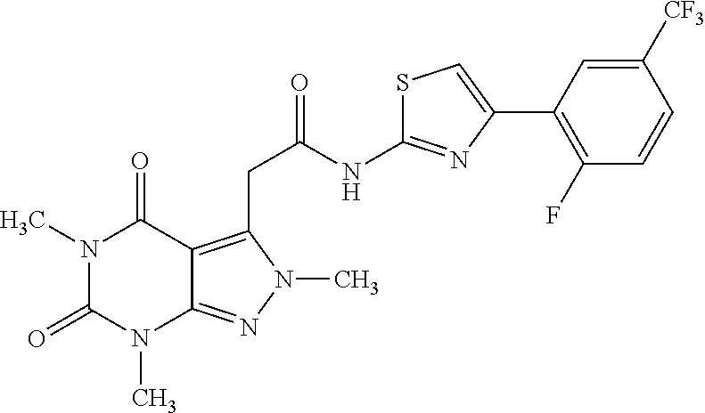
N1(C)C(=O)N(C)C2=NN(C)C(CC(NC3=NC(C4=C(F)C=CC([CF3])=C4)=CS3)=O)=C2C1=O
